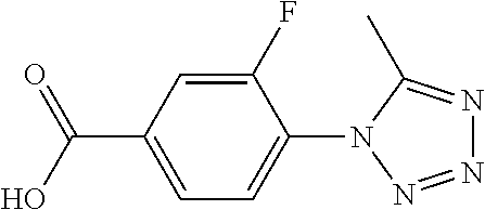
C1(F)=CC(C(O)=O)=CC=C1N1N=NN=C1C
